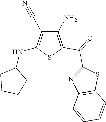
C1(N)=C(C(=O)C2=NC3=C(S2)C=CC=C3)SC(NC2CCCC2)=C1C#N
